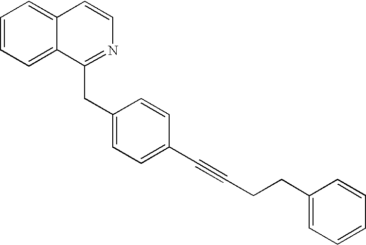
C1=CC=C2C(=C1)C=CN=C2CC1=CC=C(C#CCCC2=CC=CC=C2)C=C1
